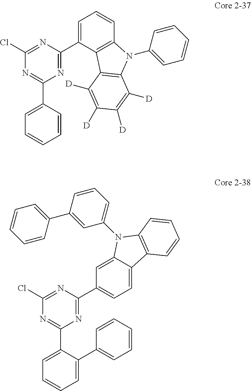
N1=C(C2=CC=CC=C2)N=C(C2=CC=CC3=C2C2=C(N3C3=CC=CC=C3)C([D])=C([D])C([D])=C2[D])N=C1Cl.N1=C(C2=CC=CC=C2C2=CC=CC=C2)N=C(C2=CC=C3C(=C2)N(C2=CC=CC(C4=CC=CC=C4)=C2)C2=C3C=CC=C2)N=C1Cl
